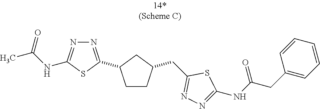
C1CC(CC2=NN=C(NC(=O)CC3=CC=CC=C3)S2)CC1C1=NN=C(NC(=O)C)S1
